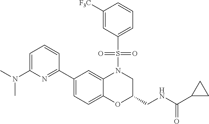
C1=C(N(C)C)N=C(C2=CC=C3C(=C2)N(S(C2=CC=CC([F3C])=C2)(=O)=O)CC(CNC(=O)C2CC2)O3)C=C1
